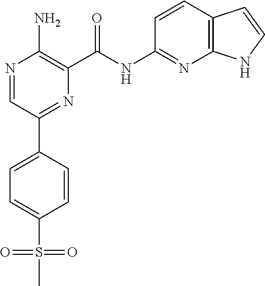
C1=CC(C2=NC(C(NC3=NC4=C(C=C3)C=CN4)=O)=C(N)N=C2)=CC=C1S(C)(=O)=O
